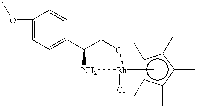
C1(OC)=CC=C(C2CO[Rh](Cl)(C)N2)C=C1.c1(C)c(C)c(C)c(C)c1C
